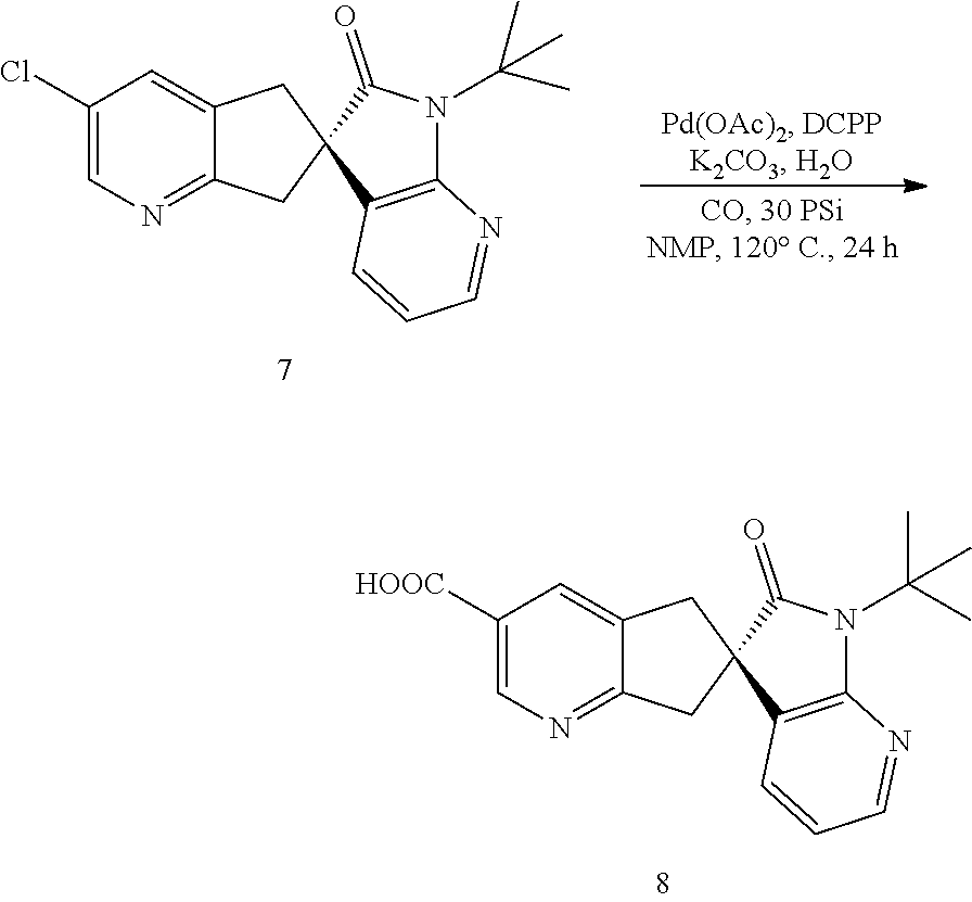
C1([HOOC])=CN=C2C(=C1)CC1(C2)C(=O)N(C(C)(C)C)C2=C1C=CC=N2.C1(Cl)=CN=C2C(=C1)CC1(C2)C(=O)N(C(C)(C)C)C2=C1C=CC=N2
